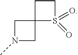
C1N(C)CC12S(=O)(=O)CC2
